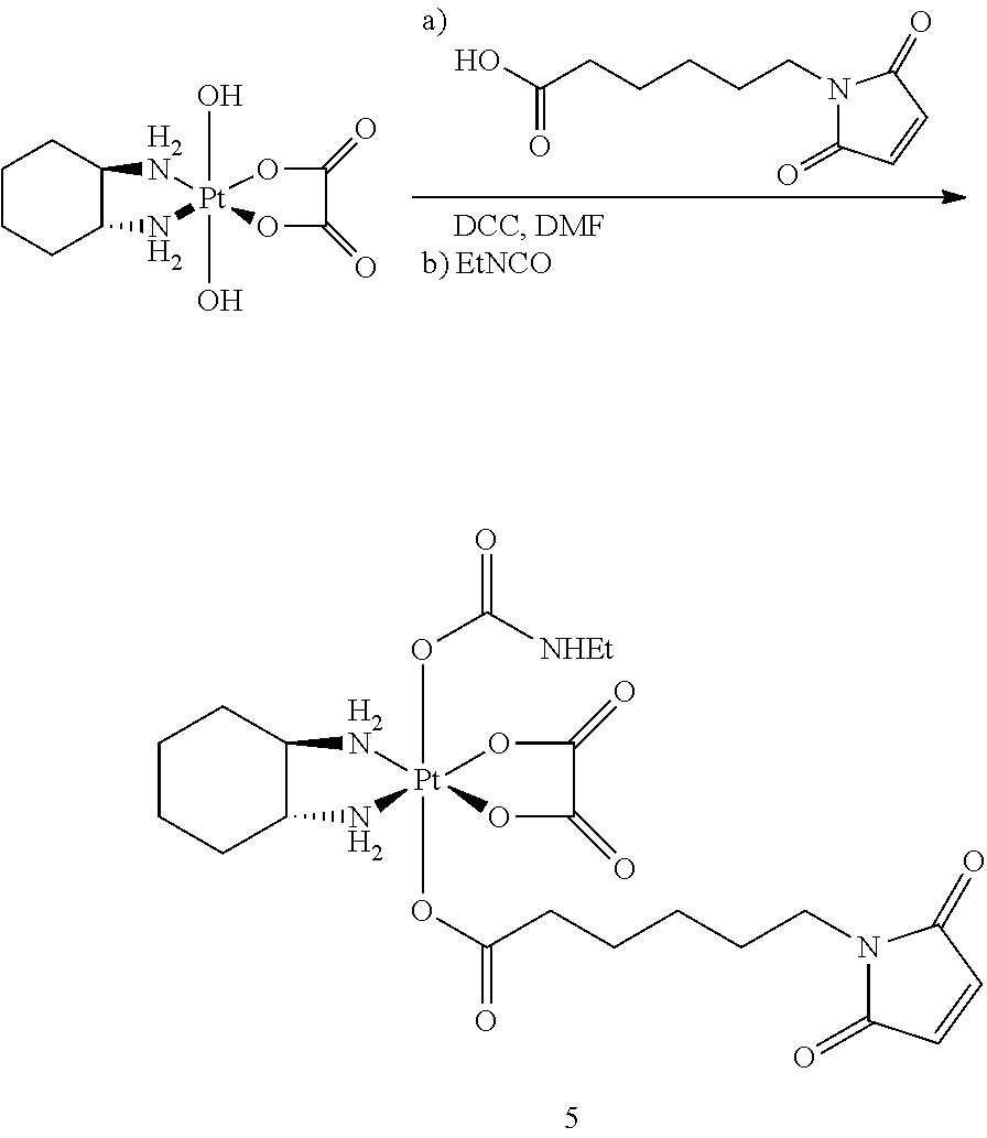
C(CCCCCN1C(=O)C=CC1=O)(=O)O.C1CCC2C(C1)[H2N][Pt]1(O)(O)(N2)OC(=O)C(=O)O1.C(CCCCCN1C(=O)C=CC1=O)(=O)O[Pt]12(OC([NHEt])=O)(OC(=O)C(=O)O1)[H2N]C1C(CCCC1)N2
